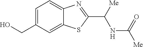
C1=C(CO)C=C2C(=C1)N=C(C([Me])NC(=O)[Me])S2
